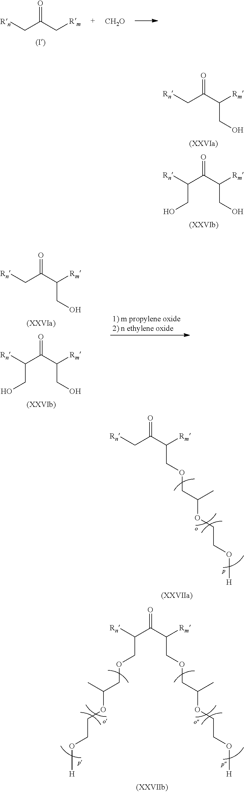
[Rn]C(C(C([Rm])COCC(C)OCCO[H])=O)COCC(C)OCCO[H].[Rn]CC(C([Rm])COCC(C)OCCO[H])=O.[Rn]CC(C[Rm])=O.[CH2O].[Rn]CC(C([Rm])CO)=O.[Rn]C(C(C([Rm])CO)=O)CO.[Rn]CC(C([Rm])CO)=O.[Rn]C(C(C([Rm])CO)=O)CO
